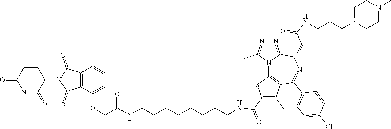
N(C(COC1=CC=CC2=C1C(=O)N(C1C(=O)NC(=O)CC1)C2=O)=O)CCCCCCCCNC(C1=C(C)C2=C(N3C(=NN=C3C)C(CC(=O)NCCCN3CCN(C)CC3)N=C2C2=CC=C(Cl)C=C2)S1)=O
